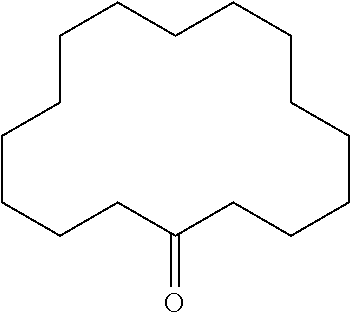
C1CCCCCC(=O)CCCCCCCCC1
